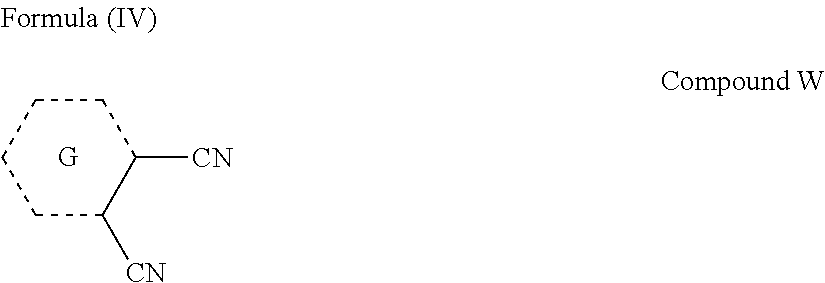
C1C([CN])C([CN])CCC1
